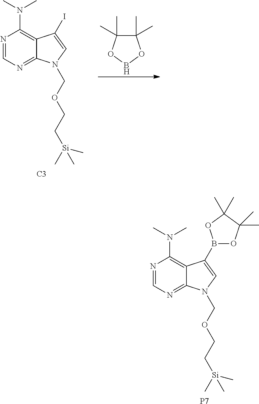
[C3].N1=CN=C2C(=C1N(C)C)C(I)=CN2COCC[Si](C)(C)C.C1(C)(C)C(C)(C)OBO1.[P7].N1=CN=C2C(=C1N(C)C)C(B1OC(C)(C)C(C)(C)O1)=CN2COCC[Si](C)(C)C
